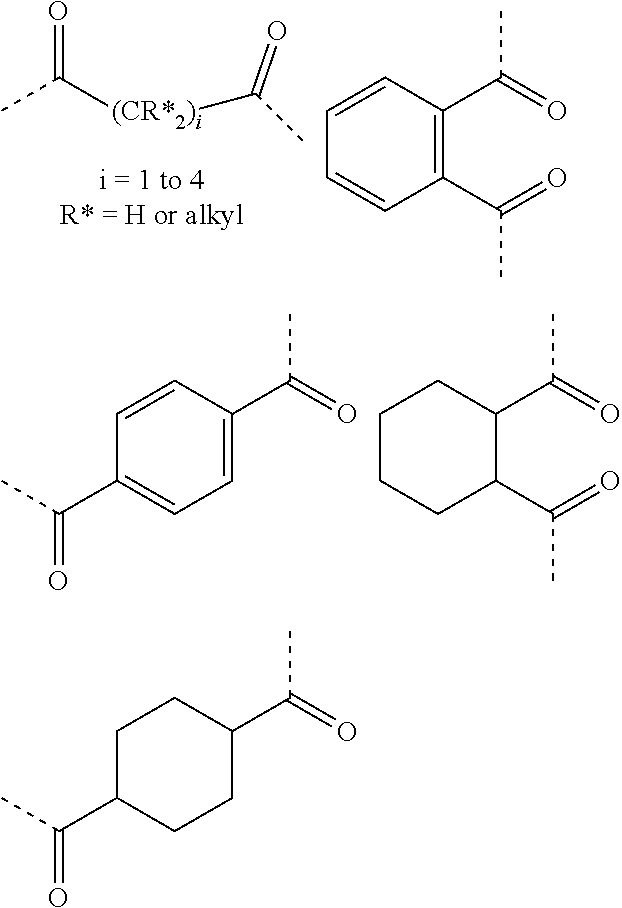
CC([(CR*2)i]C(C)=O)=O.C1(C(=O)C)=C(C(=O)C)C=CC=C1.C1(C(=O)C)=CC=C(C(C)=O)C=C1.C1(C(=O)C)CCCCC1C(=O)C.C1(C(=O)C)CCC(C(C)=O)CC1
